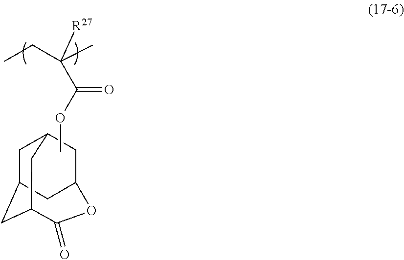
CCC(C)(C(OC)=O)[R27].C1C2CC3C(=O)OC(CC1C3)C2
